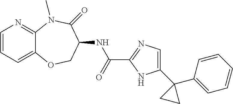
C1=CC=C2C(=N1)N(C)C(=O)C(NC(C1=NC=C(C3(C4=CC=CC=C4)CC3)N1)=O)CO2
